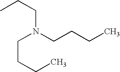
C(N(CCCC)CCC)CCC
